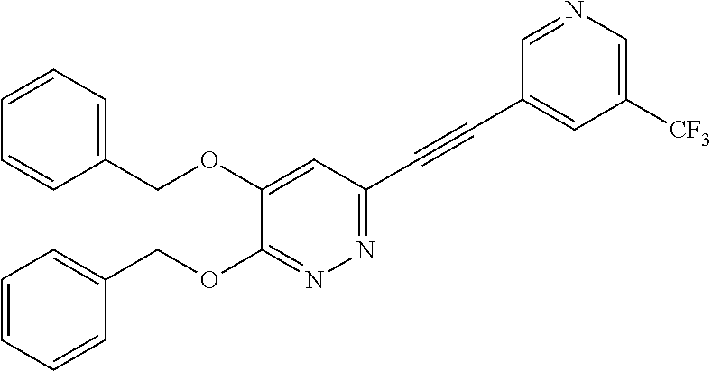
C1=C(OCC2=CC=CC=C2)C(OCC2=CC=CC=C2)=NN=C1C#CC1=CC([CF3])=CN=C1
